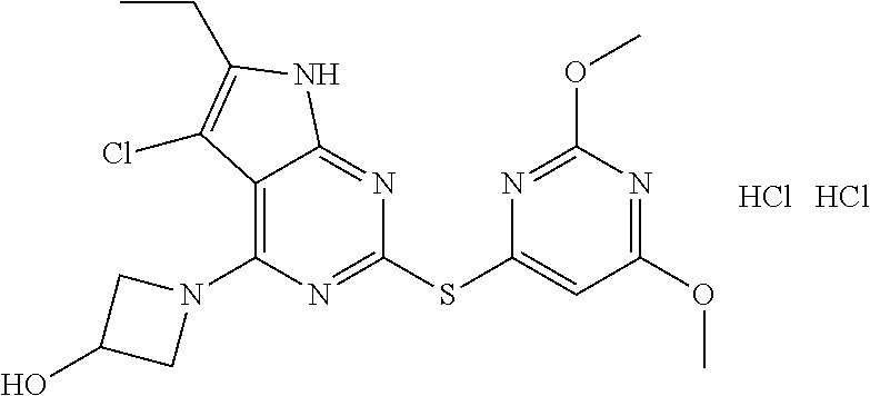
C1(SC2=CC(OC)=NC(OC)=N2)=NC(N2CC(O)C2)=C2C(=N1)NC(CC)=C2Cl.Cl.Cl
